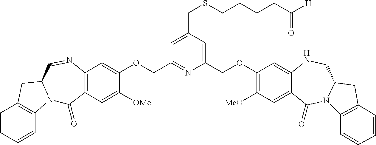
C1=CC=CC2=C1CC1N2C(=O)C2=C(N=C1)C=C(OCC1=NC(COC3=C([MeO])C=C4C(=C3)NCC3N(C4=O)C4=C(C3)C=CC=C4)=CC(CSCCCCC([H])=O)=C1)C([OMe])=C2
